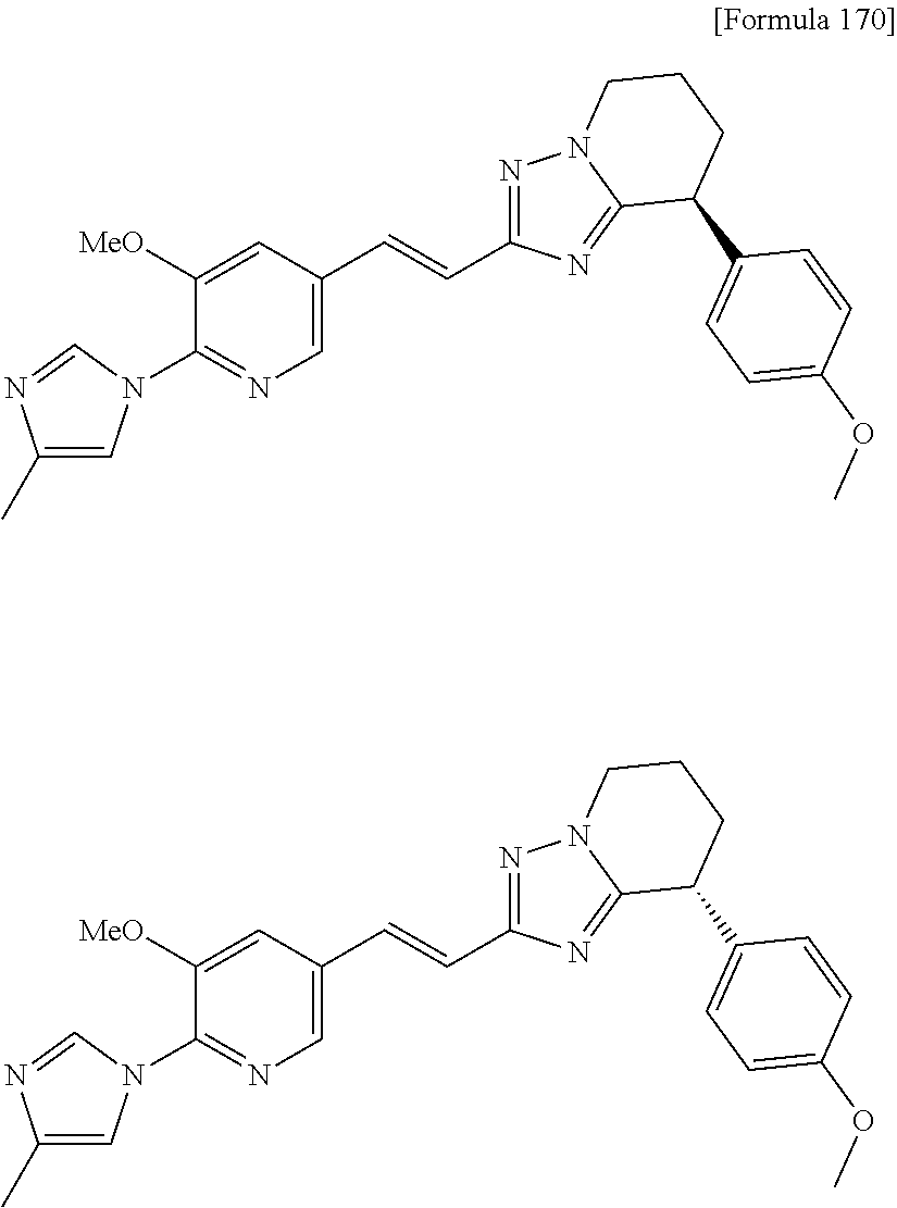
C(=CC1=CN=C(N2C=C(C)N=C2)C([MeO])=C1)C1=NN2C(=N1)C(C1=CC=C(OC)C=C1)CCC2.C(=CC1=CN=C(N2C=C(C)N=C2)C([MeO])=C1)C1=NN2C(=N1)C(C1=CC=C(OC)C=C1)CCC2
